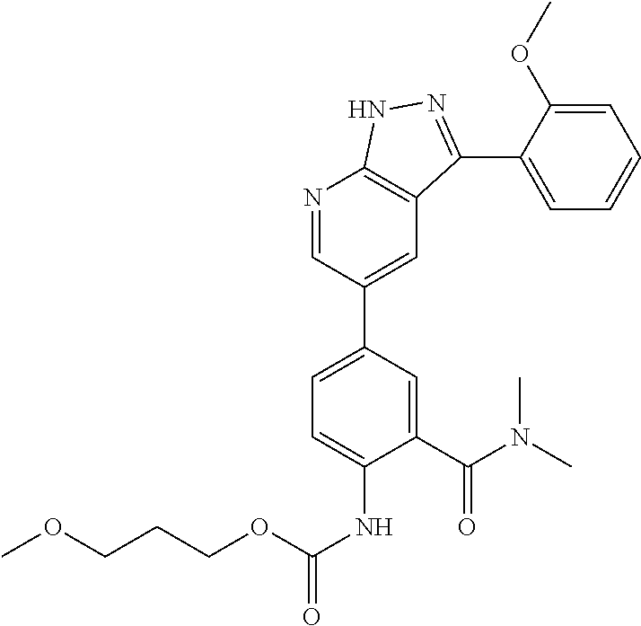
N1=CC(C2=CC=C(NC(=O)OCCCOC)C(C(N(C)C)=O)=C2)=CC2=C1NN=C2C1=CC=CC=C1OC
